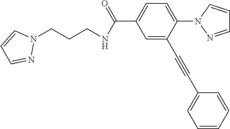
C1=C(C#CC2=CC=CC=C2)C(N2N=CC=C2)=CC=C1C(NCCCN1C=CC=N1)=O
